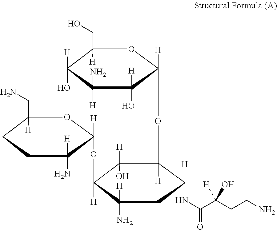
C1(CO)([H])C([H])(O)C([H])(N)C([H])(O)C([H])(OC2([H])C([H])(O)C([H])(OC3([H])C([H])(N)CCC(CN)([H])O3)C(N)([H])CC2([H])NC(=O)C(CCN)([H])O)O1
